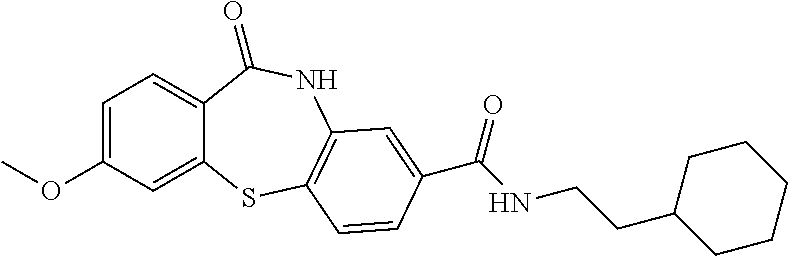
C1=C(OC)C=C2C(=C1)C(=O)NC1=C(S2)C=CC(C(NCCC2CCCCC2)=O)=C1
